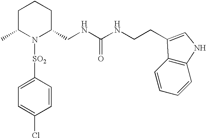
C1([SO2]N2C(CNC(NCCC3=CNC4=C3C=CC=C4)=O)CCCC2C)=CC=C(Cl)C=C1
